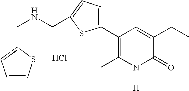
Cl.C1(CNCC2=CC=C(C3=C(C)N([H])C(=O)C(CC)=C3)S2)=CC=CS1
